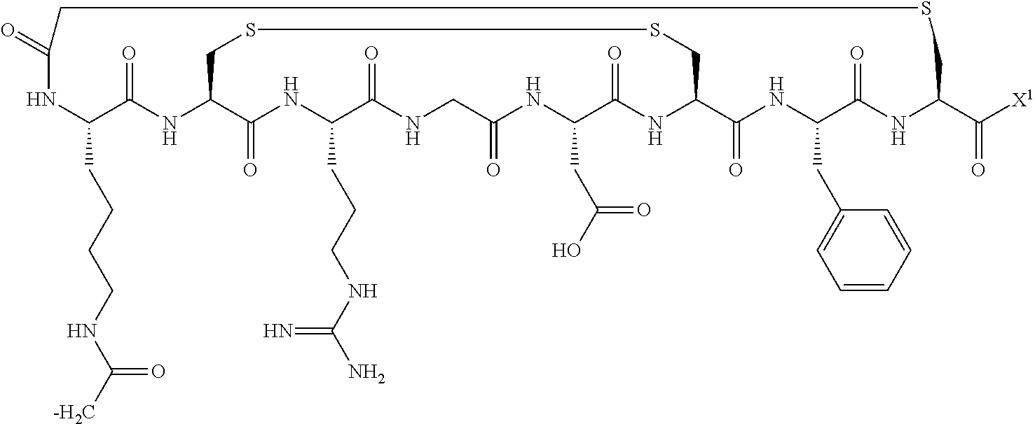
N1C(CCCCNC([-H2C])=O)C(=O)NC2C(=O)NC(CCCNC(N)=N)C(=O)NCC(=O)NC(CC(O)=O)C(=O)NC(C(=O)NC(CC3=CC=CC=C3)C(=O)NC(C([X1])=O)CSCC1=O)CSSC2
